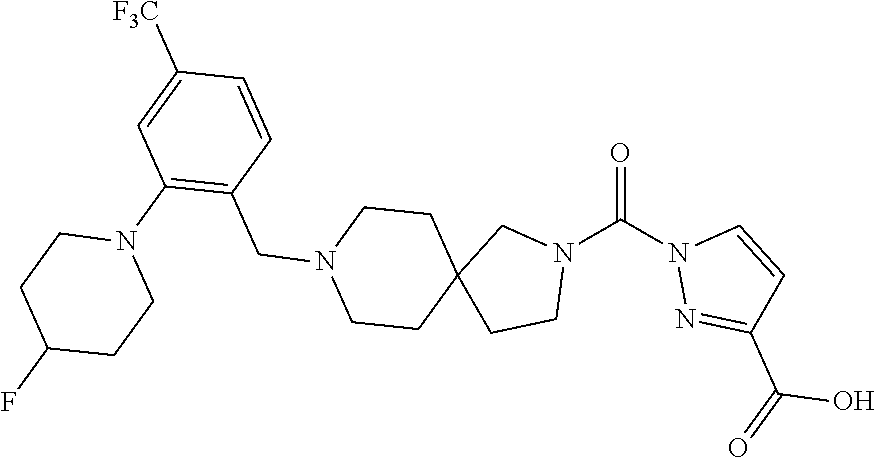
O=C(N1CC2(CC1)CCN(CC1=C(N3CCC(F)CC3)C=C([F3C])C=C1)CC2)N1N=C(C(O)=O)C=C1
